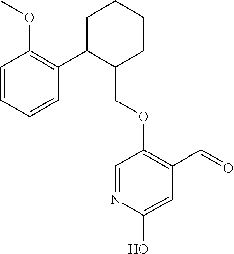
C1C(C2=C(OC)C=CC=C2)C(COC2=C(C=O)C=C(O)N=C2)CCC1
